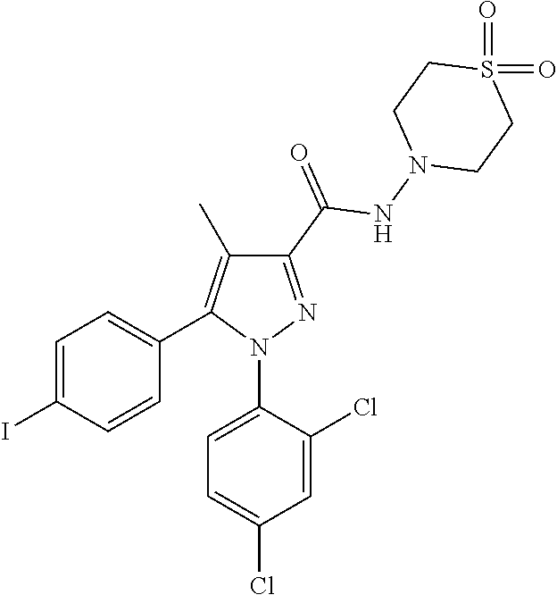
C1=C(I)C=CC(C2=C(C)C(C(=O)NN3CCS(=O)(=O)CC3)=NN2C2=CC=C(Cl)C=C2Cl)=C1
